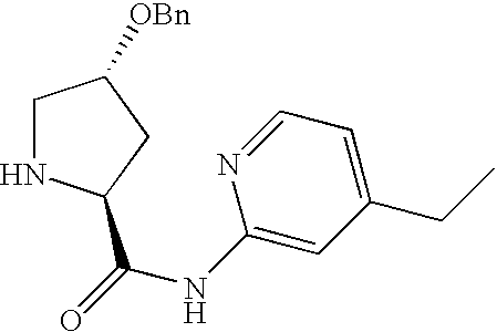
[H].N1C(C(=O)NC2=CC(CC)=CC=N2)CC([OBn])C1
